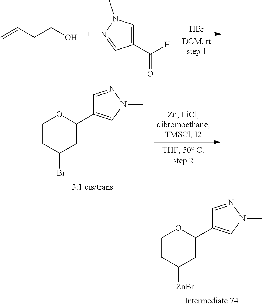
C1CC([ZnBr])CC(C2=CN(C)N=C2)O1.Br.C=CCCO.C1(C([H])=O)=CN(C)N=C1.C1CC(Br)CC(C2=CN(C)N=C2)O1
